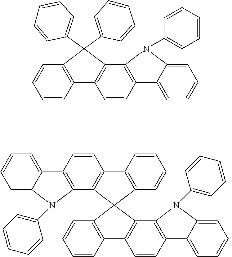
C12=C(C=CC=C1)C1(C3=C2C=CC=C3)C2=C(C=CC=C2)C2=C1C1=C(C3=CC=CC=C3N1C1=CC=CC=C1)C=C2.C1=CC=CC2=C1C1=C(C3=C(C4=CC=CC=C4N3C3=CC=CC=C3)C=C1)C21C2=C(C3=C1C=CC=C3)C=CC1=C2N(C2=CC=CC=C2)C2=CC=CC=C21
